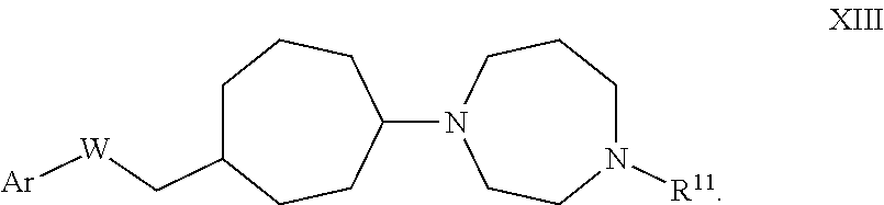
N1(C2CCCC(C[W][Ar])CC2)CCN([R11])CCC1
